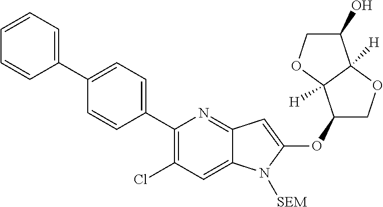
C1(C2=CC=C(C3=CC=CC=C3)C=C2)=C(Cl)C=C2C(=N1)C=C(OC1COC3([H])C1([H])OCC3O)N2[SEM]
